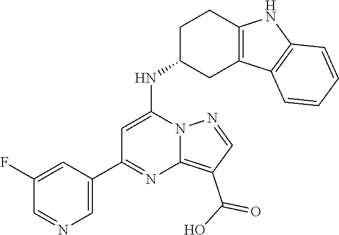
C1=C(C2=NC3=C(C(O)=O)C=NN3C(NC3CC4=C(CC3)NC3=C4C=CC=C3)=C2)C=C(F)C=N1
